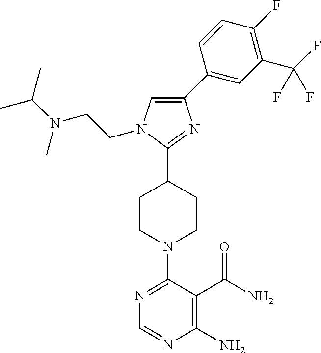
C1=C(C2=CC(C(F)(F)F)=C(F)C=C2)N=C(C2CCN(C3=NC=NC(N)=C3C(N)=O)CC2)N1CCN(C(C)C)C
